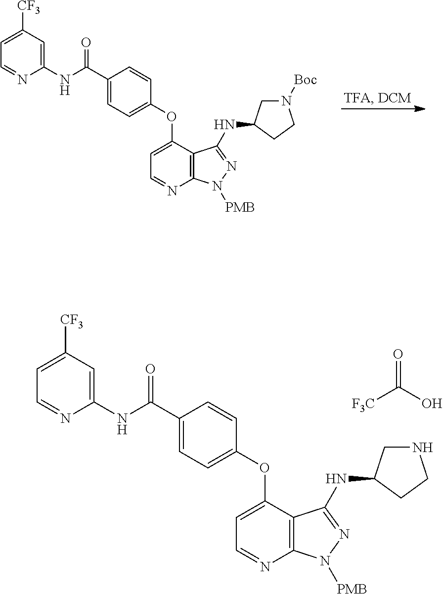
C1(C(NC2=CC([CF3])=CC=N2)=O)=CC=C(OC2=CC=NC3=C2C(NC2CN([Boc])CC2)=NN3[PMB])C=C1.C1(C(NC2=CC([CF3])=CC=N2)=O)=CC=C(OC2=CC=NC3=C2C(NC2CNCC2)=NN3[PMB])C=C1.[F3C]C(O)=O
